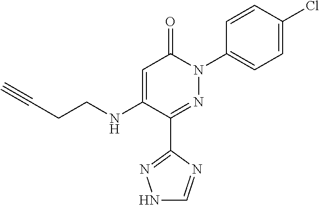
C1(C2=NN(C3=CC=C(Cl)C=C3)C(=O)C=C2NCCC#C)=NNC=N1
